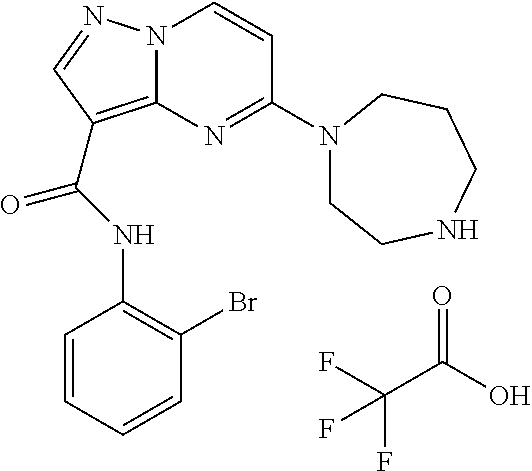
FC(C(O)=O)(F)F.N(C(=O)C1=C2N(N=C1)C=CC(N1CCNCCC1)=N2)C1=C(Br)C=CC=C1
